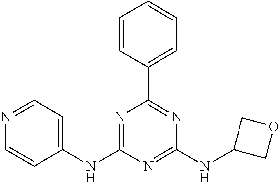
N1=C(NC2=CC=NC=C2)N=C(NC2COC2)N=C1C1=CC=CC=C1
